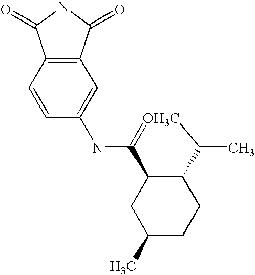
C12=C(C=C(NC3=[OH3C]C(C)C4C3CC(C)CC4)C=C1)C(=O)NC2=O
